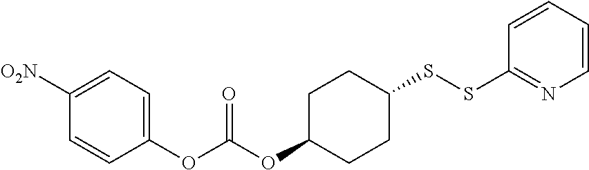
C1(OC(=O)OC2CCC(SSC3=NC=CC=C3)CC2)=CC=C([O2N])C=C1
